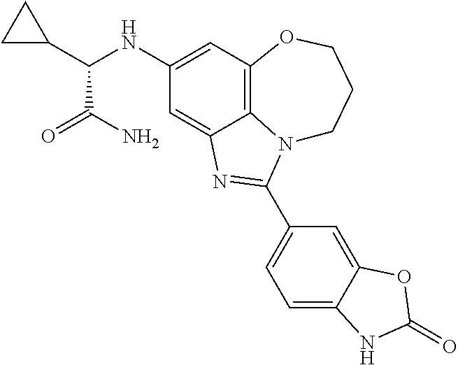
C1(NC(C2CC2)C(N)=O)=CC2=C3C(=C1)N=C(C1=CC=C4C(=C1)OC(=O)N4)N3CCCO2
